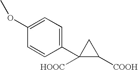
C1([HOOC])(C2=CC=C(OC)C=C2)C([COOH])C1
